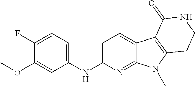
C1(NC2=CC=C(F)C(OC)=C2)=CC=C2C(=N1)N(C)C1=C2C(=O)NCC1
